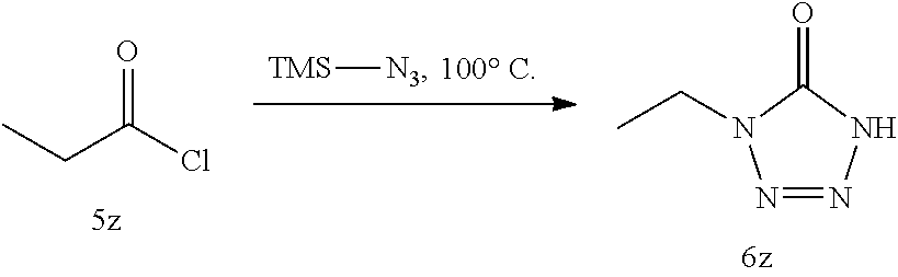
[TMS][N3].N1=NNC(=O)N1CC.CCC(Cl)=O
